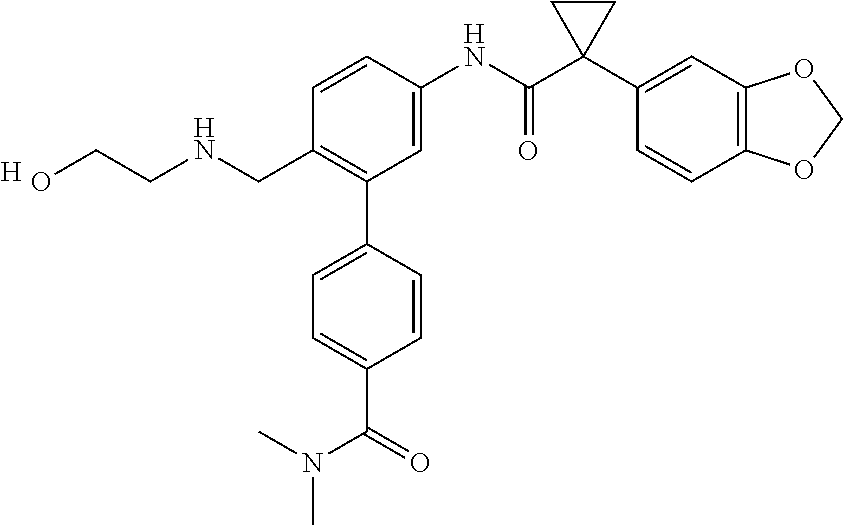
C1(CNCCO)=C(C2=CC=C(C(=O)N(C)C)C=C2)C=C(NC(C2(C3=CC4=C(C=C3)OCO4)CC2)=O)C=C1.[H]
